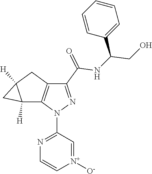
[N+]1([O-])=CC(N2C3=C(CC4([H])CC34[H])C(C(NC(CO)C3=CC=CC=C3)=O)=N2)=NC=C1
